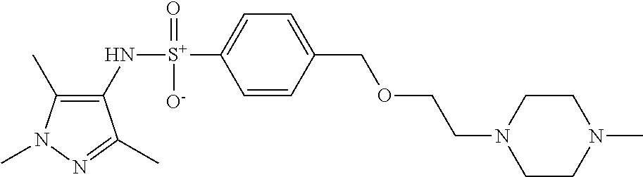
C1(C)=C(N[S+](C2=CC=C(COCCN3CCN(C)CC3)C=C2)(=O)[O-])C(C)=NN1C
